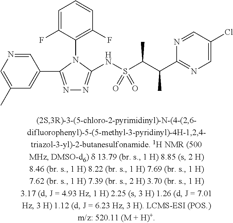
C1(C)=CN=CC(C2=NN=C(NS(C(C(C3=NC=C(Cl)C=N3)C)C)(=O)=O)N2C2=C(F)C=CC=C2F)=C1
